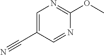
C1=C(C#N)C=NC(OC)=N1
